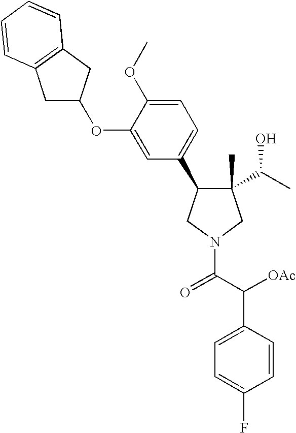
C1(C)(C(C)O)C(C2=CC=C(OC)C(OC3CC4=C(C3)C=CC=C4)=C2)CN(C(C([OAc])C2=CC=C(F)C=C2)=O)C1
